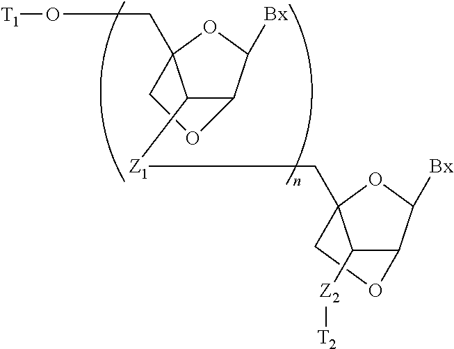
C12C([Bx])OC(CO[T1])(CO1)C2[Z1]CC12C([Z2][T2])C(C([Bx])O1)OC2
